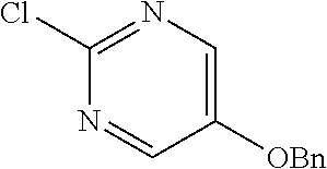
N1=CC([OBn])=CN=C1Cl
